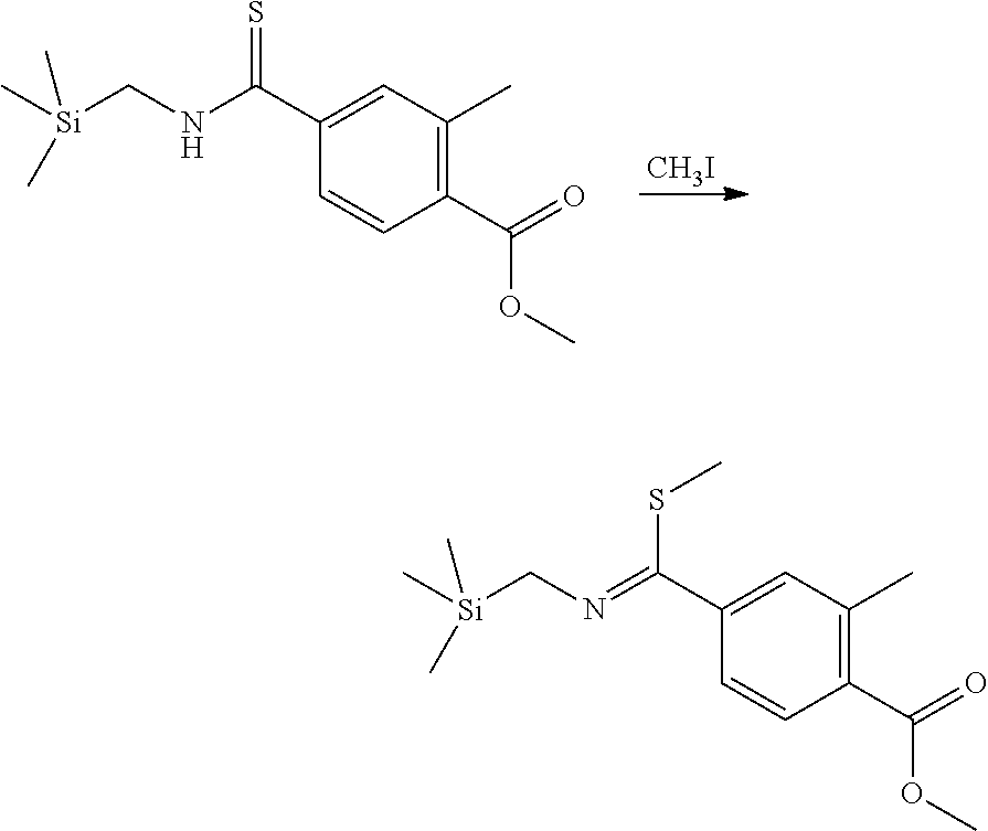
C1(C(NC[Si](C)(C)C)=S)=CC(C)=C(C(=O)OC)C=C1.[CH3I].C1(C(=NC[Si](C)(C)C)SC)=CC(C)=C(C(=O)OC)C=C1
